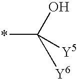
*C(O)([Y6])[Y5]
